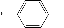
C1=CC(C)=CC=C1*
